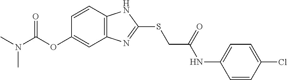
C12=C(C=CC(OC(N(C)C)=O)=C1)NC(SCC(NC1=CC=C(Cl)C=C1)=O)=N2
